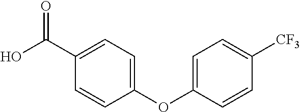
C1(C(O)=O)=CC=C(OC2=CC=C([CF3])C=C2)C=C1
